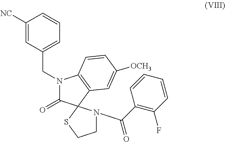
C1([NC])=CC(CN2C(=O)C3(C4=C2C=CC([OCH3])=C4)SCCN3C(C2=C(F)C=CC=C2)=O)=CC=C1
